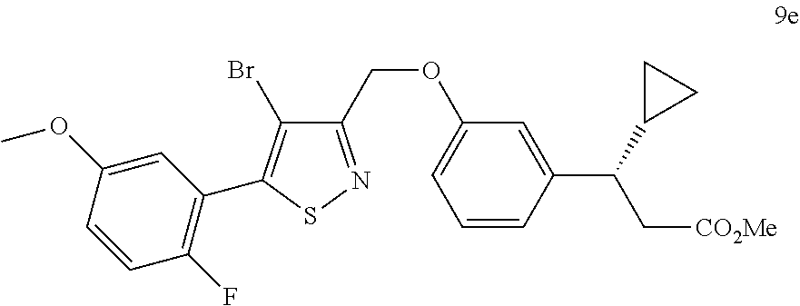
C1(F)=C(C2=C(Br)C(COC3=CC=CC(C(C[CO2Me])C4CC4)=C3)=NS2)C=C(OC)C=C1
